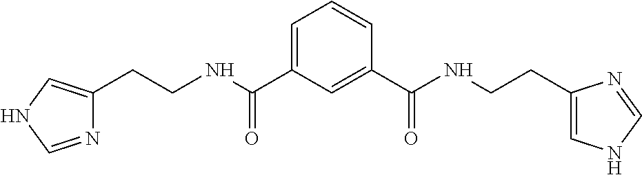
C1(C(NCCC2=CNC=N2)=O)=CC(C(NCCC2=CNC=N2)=O)=CC=C1
